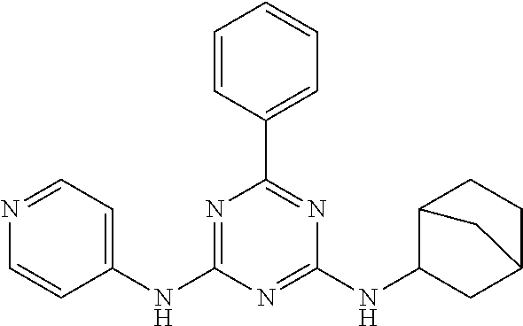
C1(NC2=NC(C3=CC=CC=C3)=NC(NC3CC4CCC3C4)=N2)=CC=NC=C1
